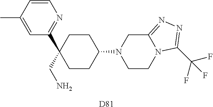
C1=C(C)C=CN=C1C1(CN)CCC(N2CCN3C(=NN=C3C(F)(F)F)C2)CC1.[D81]
